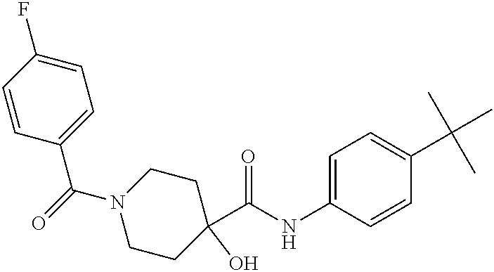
C1=C(NC(C2(O)CCN(C(=O)C3=CC=C(F)C=C3)CC2)=O)C=CC(C(C)(C)C)=C1
